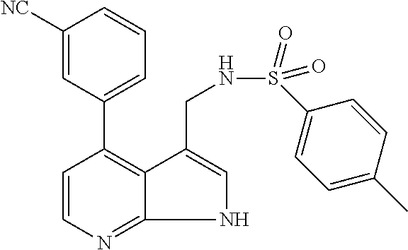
C1([NC])=CC(C2=C3C(=NC=C2)NC=C3CNS(=O)(=O)C2=CC=C(C)C=C2)=CC=C1
